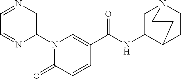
C1(N2C(=O)C=CC(C(NC3CN4CCC3CC4)=O)=C2)=CN=CC=N1
